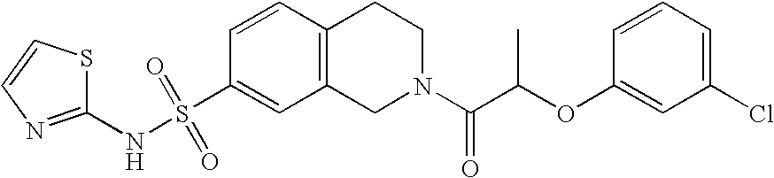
C1(NS(C2=CC3=C(C=C2)CCN(C(C(OC2=CC(Cl)=CC=C2)C)=O)C3)(=O)=O)=NC=CS1
